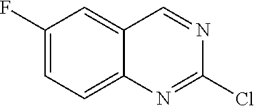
C1(F)=CC=C2C(=C1)C=NC(Cl)=N2
